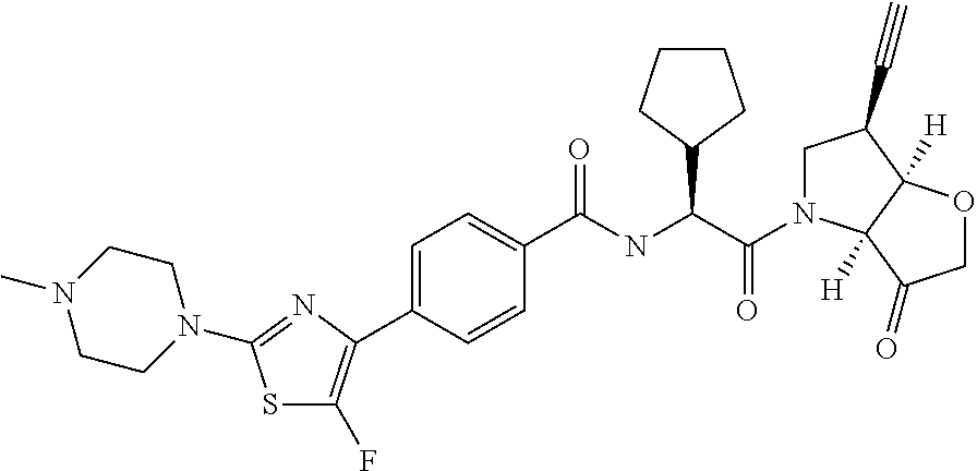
S1C(F)=C(C2=CC=C(C(NC(C(=O)N3CC(C#C)C4([H])C3([H])C(=O)CO4)C3CCCC3)=O)C=C2)N=C1N1CCN(C)CC1
